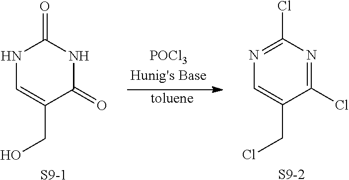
N1C=C(CO)C(=O)NC1=O.[S9-1].N1=C(Cl)N=C(Cl)C(CCl)=C1.[S9-2].[toluene]
